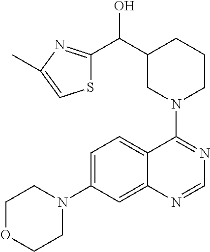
C1OCCN(C2=CC=C3C(=C2)N=CN=C3N2CCCC(C(C3=NC(C)=CS3)O)C2)C1
